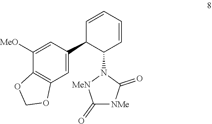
C1([MeO])=CC(C2C(N3[MeN]C(=O)[NMe]C3=O)C=CC=C2)=CC2=C1OCO2
